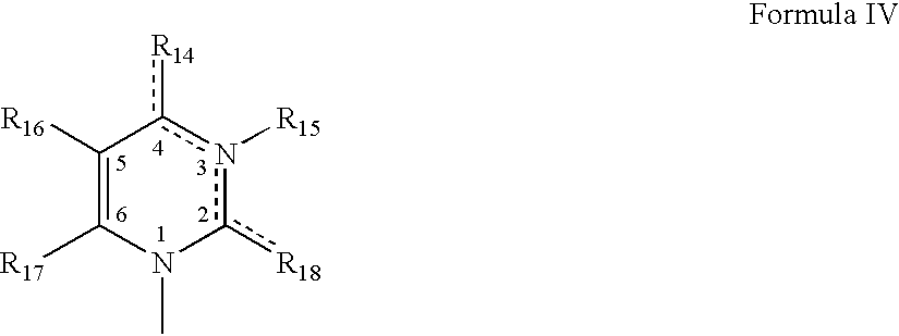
c1([R18])n([R15])c([R14])C([R16])=C([R17])N1C
